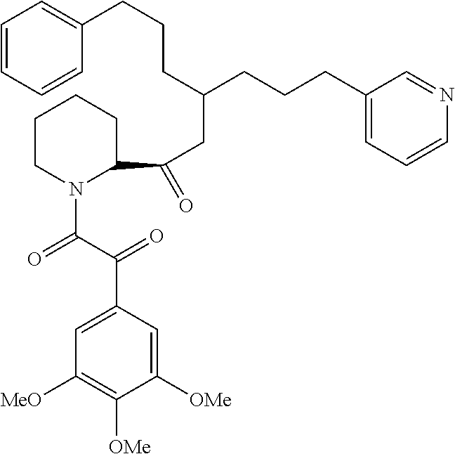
C1=CC=CC(CCCC(CCCC2=CC=CN=C2)CC(=O)C2CCCCN2C(C(=O)C2=CC([MeO])=C([OMe])C([OMe])=C2)=O)=C1
